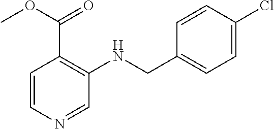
C1=CN=CC(NCC2=CC=C(Cl)C=C2)=C1C(OC)=O
